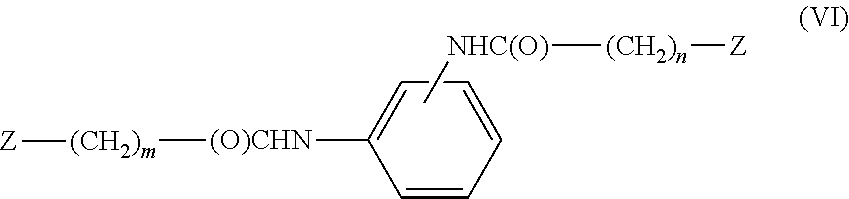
C1=CC=CC=C1[(O)CHN][(CH2)m][Z].C[NHC(O)][(CH2)n][Z]
